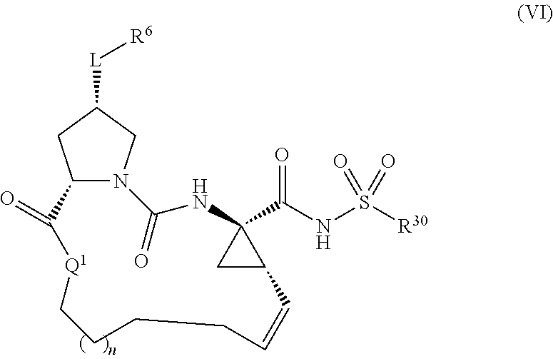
C12N(CC([L][R6])C1)C(=O)NC1(C(NS([R30])(=O)=O)=O)CC1C=CCCCC[Q1]C2=O
